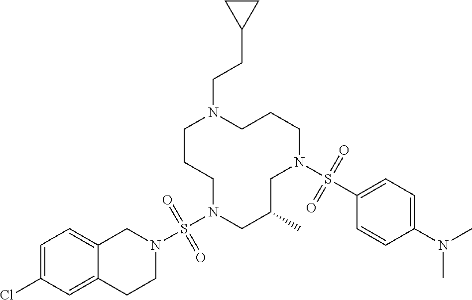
C1CCN(S(N2CC3=CC=C(Cl)C=C3CC2)(=O)=O)CC(C)CN(S(C2=CC=C(N(C)C)C=C2)(=O)=O)CCCN1CCC1CC1
